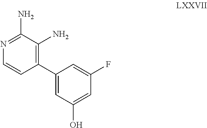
C1=CC(C2=CC(O)=CC(F)=C2)=C(N)C(N)=N1
